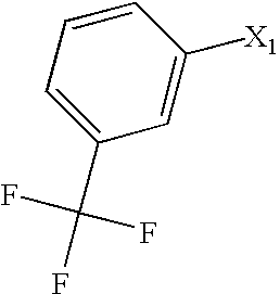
C1(C(F)(F)F)=CC=CC([X1])=C1
